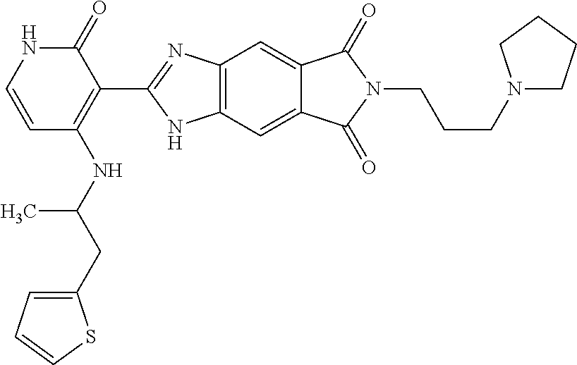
C1=CC(NC(CC2=CC=CS2)C)=C(C2=NC3=C(N2)C=C2C(=C3)C(=O)N(CCCN3CCCC3)C2=O)C(=O)N1
